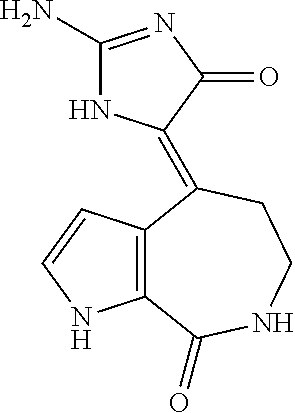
C12=C(C(=O)NCCC1=C1NC(N)=NC1=O)NC=C2
